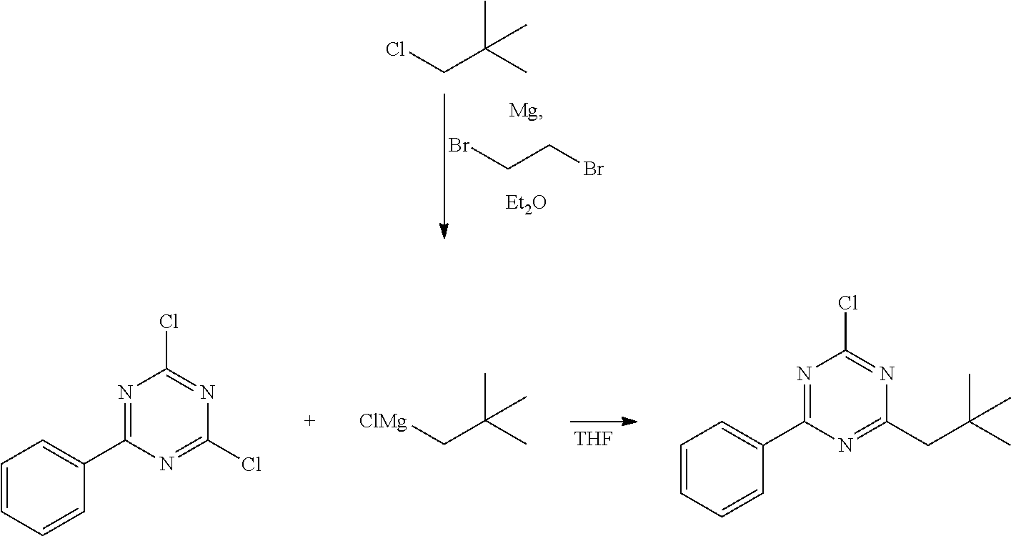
BrCCBr.[Et2O].ClCC(C)(C)C.[THF].[ClMg]CC(C)(C)C.C1=CC=CC(C2=NC(Cl)=NC(Cl)=N2)=C1.C1=CC=CC(C2=NC(Cl)=NC(CC(C)(C)C)=N2)=C1
